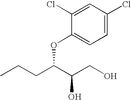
C1=C(Cl)C=C(Cl)C(OC(CCC)C(CO)O)=C1
